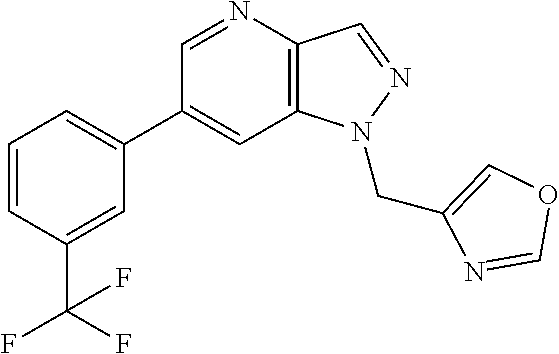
C1(C2=CC=CC(C(F)(F)F)=C2)=CC2=C(C=NN2CC2=COC=N2)N=C1
